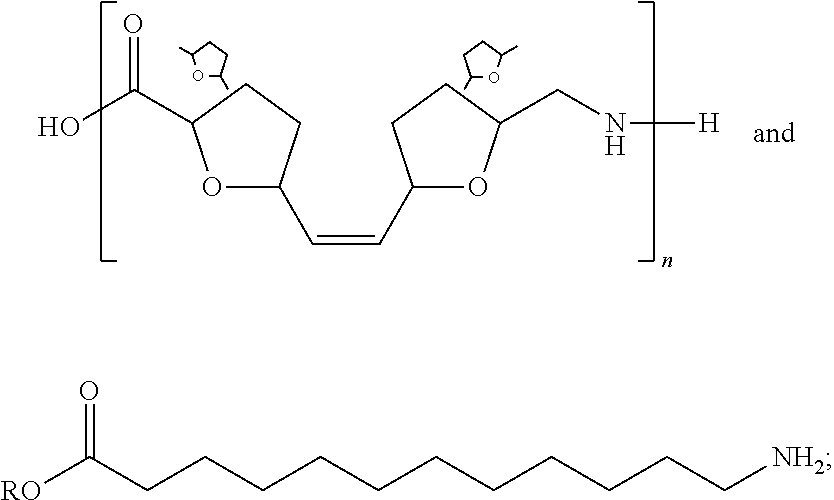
O1C(C)CCC1C.C(=CC1OC(CN[H])CC1)C1OC(C(O)=O)CC1.CC1OC(C)CC1.[RO]C(CCCCCCCCCCC[NH2])=O
